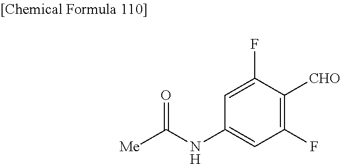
C1=C(F)C([CHO])=C(F)C=C1NC(=O)[Me]
